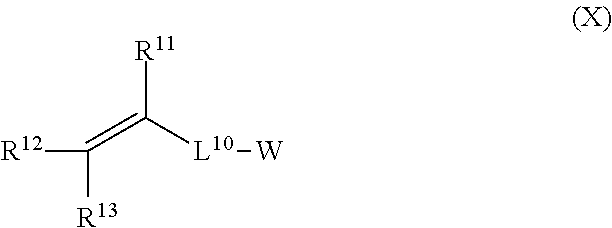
[R12]C([R13])=C([R11])[L10][W]
